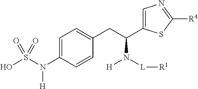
C1=C(N(S(O)(=O)=O)[H])C=CC(CC(C2=CN=C([R4])S2)N([H])[L][R1])=C1
